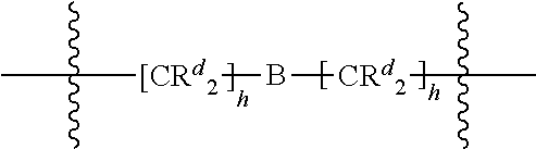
CC(C)(C)[[CRd2]B[CRd2]C(C)(C)C
